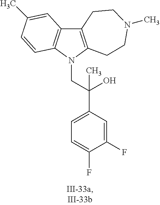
C12=C(N(CC(C3=CC=C(F)C(F)=C3)(O)C)C3=C1C=C(C)C=C3)CCN(C)CC2
